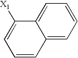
C1=CC2=CC=CC=C2C([X1])=C1
